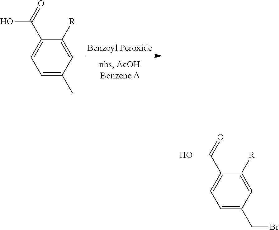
C1=C(C)C=C([R])C(C(O)=O)=C1.C1=C(CBr)C=C([R])C(C(O)=O)=C1
